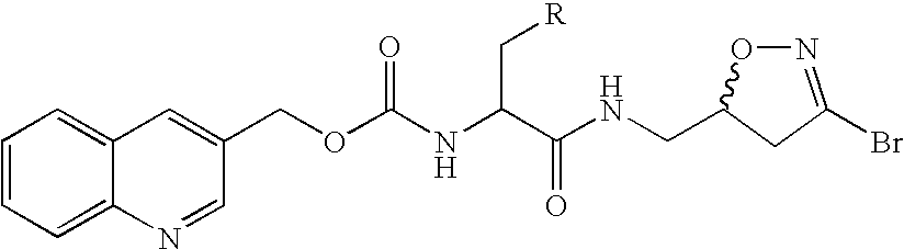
C12=CC=CC=C1N=CC(COC(NC(C(NCC1ON=C(Br)C1)=O)C[R])=O)=C2
